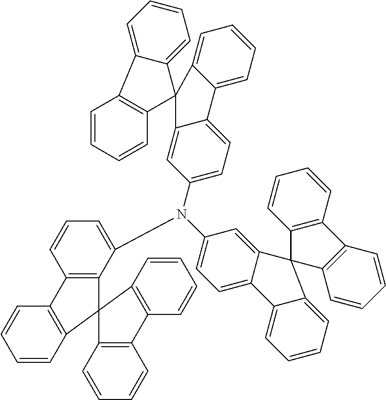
C1=CC2=C(C=C1)C1=C(C(N(C3=CC=C4C(=C3)C3(C5=CC=CC=C45)C4=C(C=CC=C4)C4=C3C=CC=C4)C3=CC=C4C(=C3)C3(C5=CC=CC=C45)C4=C(C=CC=C4)C4=CC=CC=C34)=CC=C1)C21C2=C(C=CC=C2)C2=C1C=CC=C2
